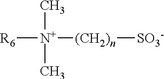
[R6][N+](C)(C)[(CH2)n][SO3-]
